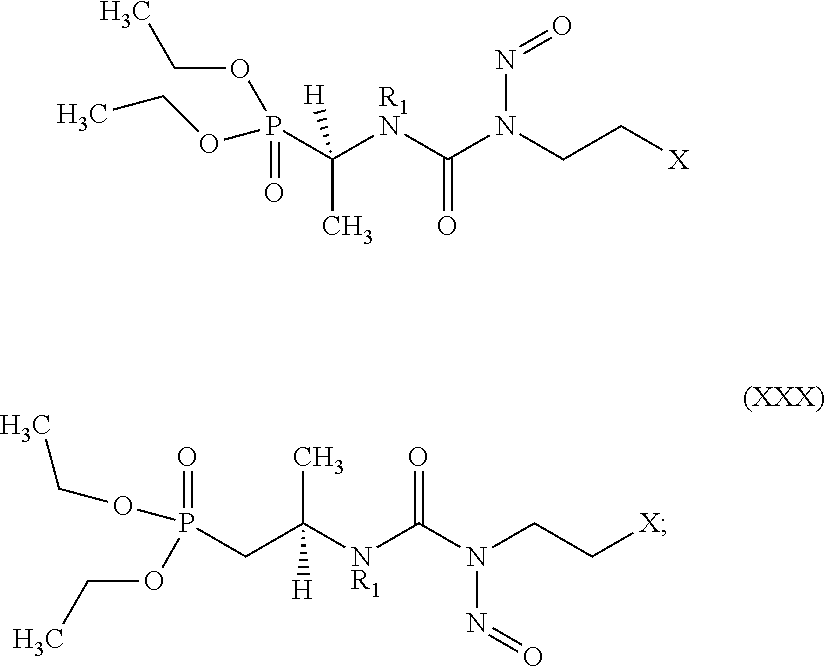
P(C([R1N]C(N(CC[X])N=O)=O)(C)[H])(=O)(OCC)OCC.P(CC([NR1]C(N(CC[X])N=O)=O)(C)[H])(=O)(OCC)OCC
